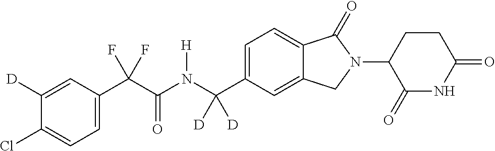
C1([D])=CC(C(C(N(C(C2=CC=C3C(=C2)CN(C2C(=O)NC(=O)CC2)C3=O)([D])[D])[H])=O)(F)F)=CC=C1Cl
